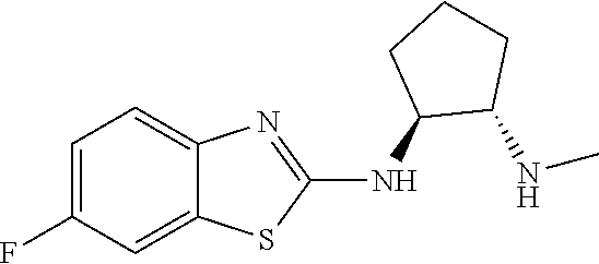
C1=C(F)C=C2C(=C1)N=C(NC1C(NC)CCC1)S2
